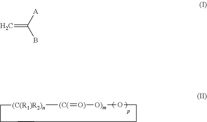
[(C(R1)R2)n]1[(C(]=[O)][O)m]OCCCC1.C=C([A])B
